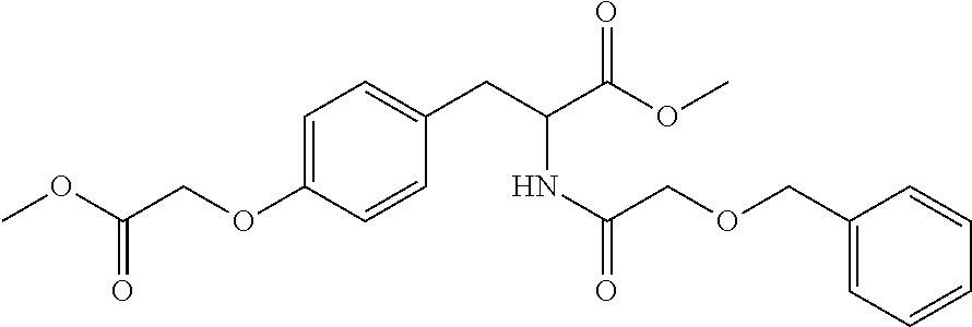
O(C1=CC=C(CC(C(OC)=O)NC(=O)COCC2=CC=CC=C2)C=C1)CC(OC)=O
